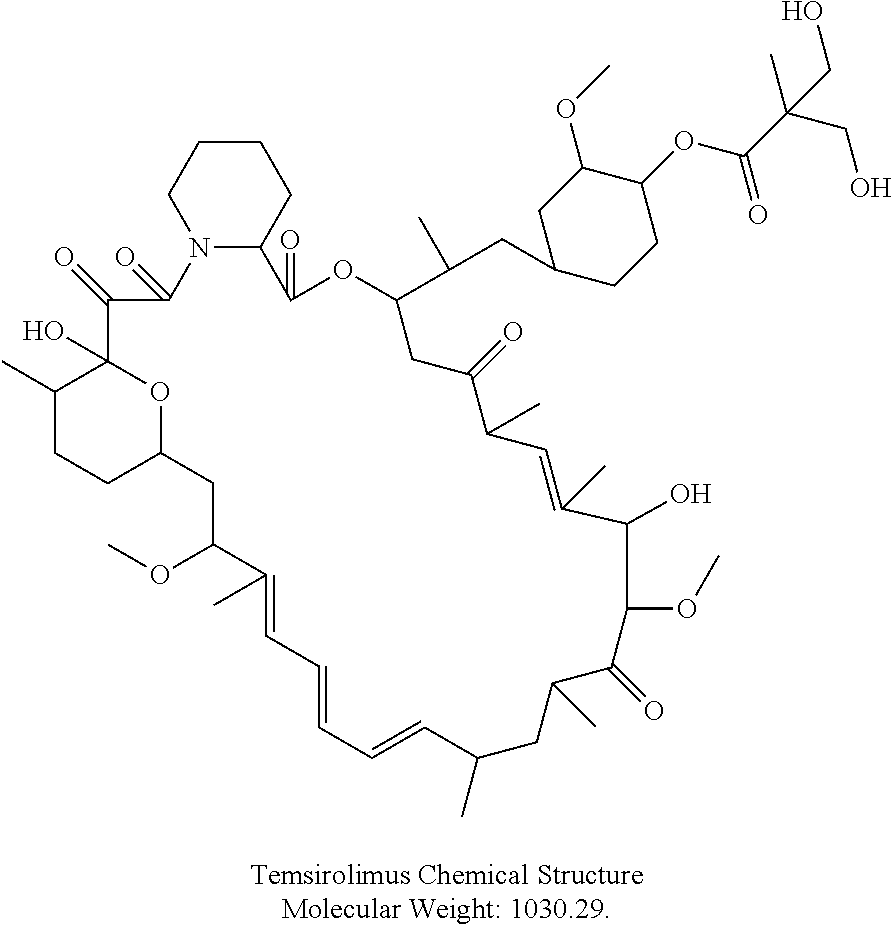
C1(C)CCC2OC1(O)C(=O)C(=O)N1C(CCCC1)C(=O)OC(C(CC1CCC(OC(C(CO)(C)CO)=O)C(OC)C1)C)CC(=O)C(C)C=C(C)C(O)C(OC)C(=O)C(C)CC(C)C=CC=CC=C(C)C(OC)C2
